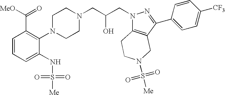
C1=CC=C(NS(=O)(=O)[Me])C(N2CCN(CC(CN3C4=C(C(C5=CC=C([CF3])C=C5)=N3)CN(S(=O)(=O)[Me])CC4)O)CC2)=C1C([MeO])=O
